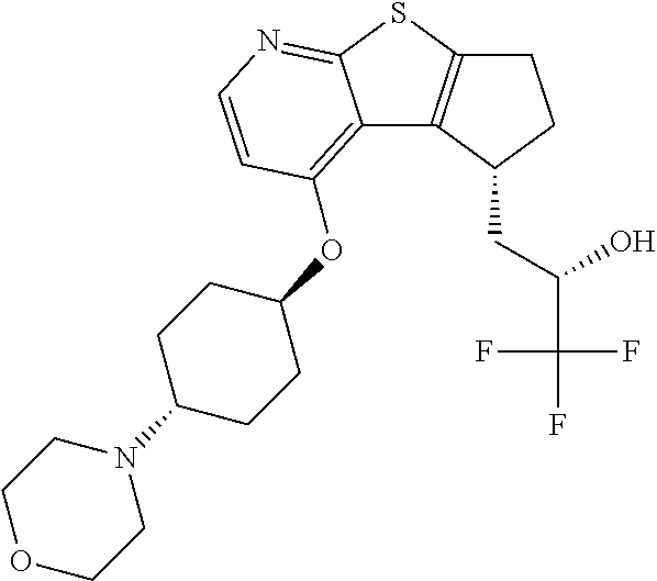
C1C2=C(C(CC(C(F)(F)F)O)C1)C1=C(OC3CCC(N4CCOCC4)CC3)C=CN=C1S2
